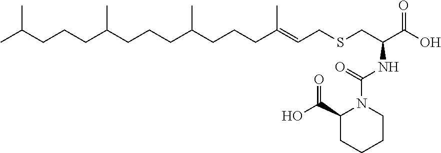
CC(CCCC(CCCC(CCCC(=CCSCC(C(O)=O)NC(=O)N1C(C(O)=O)CCCC1)C)C)C)C
